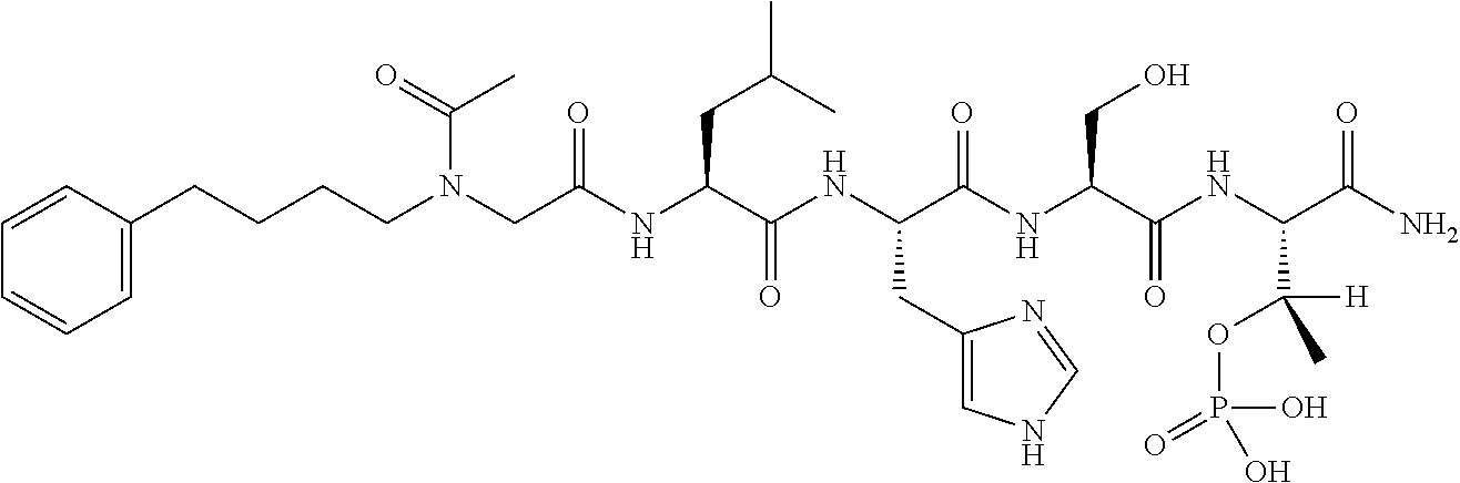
N(CC(NC(C(NC(C(NC(C(NC(C(N)=O)C([H])(C)OP(O)(O)=O)=O)CO)=O)CC1=CNC=N1)=O)CC(C)C)=O)(CCCCC1=CC=CC=C1)C(=O)C
